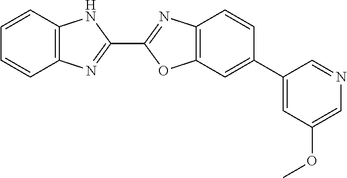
C12=C(NC(C3=NC4=C(O3)C=C(C3=CC(OC)=CN=C3)C=C4)=N1)C=CC=C2
